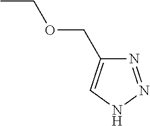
CCOCC1=CNN=N1
